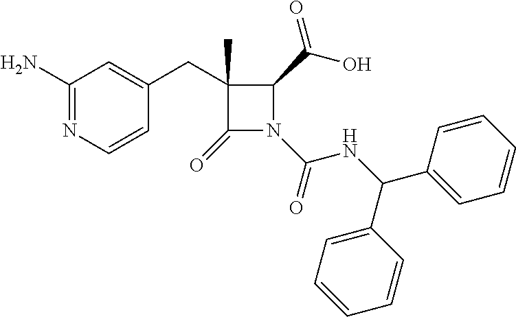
C1(C)(CC2=CC(N)=NC=C2)C(=O)N(C(=O)NC(C2=CC=CC=C2)C2=CC=CC=C2)C1C(O)=O
